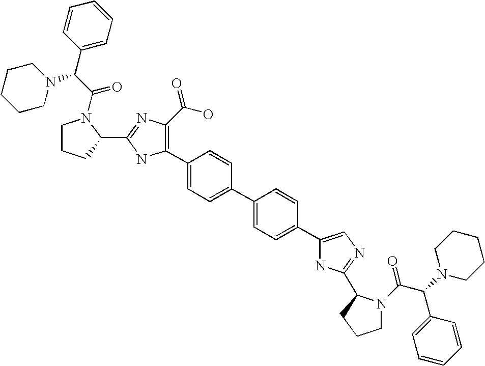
C1(C2=C(C(=O)O)N=C(C3N(C(C(C4=CC=CC=C4)N4CCCCC4)=O)CCC3)N2)=CC=C(C2=CC=C(C3=CN=C(C4N(C(C(N5CCCCC5)C5=CC=CC=C5)=O)CCC4)N3)C=C2)C=C1
